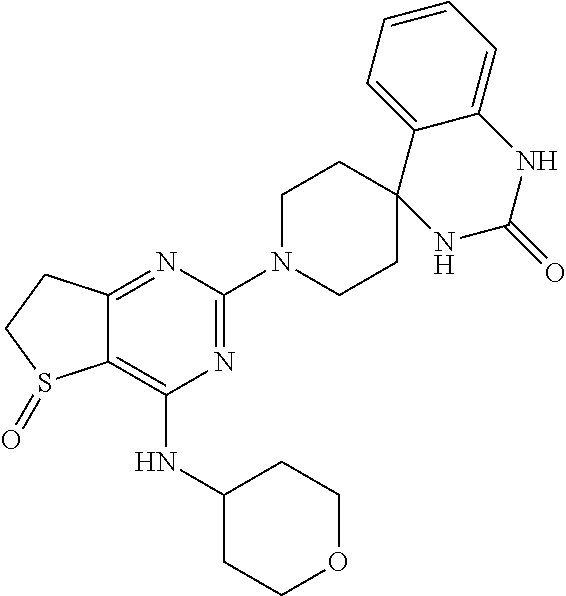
C1CN(C2=NC(NC3CCOCC3)=C3C(=N2)CCS3=O)CCC12C1=CC=CC=C1NC(=O)N2
